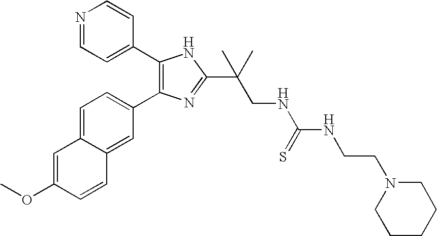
COC1=CC2=CC=C(C3=C(C4=CC=NC=C4)NC(C(CNC(NCCN4CCCCC4)=S)(C)C)=N3)C=C2C=C1
